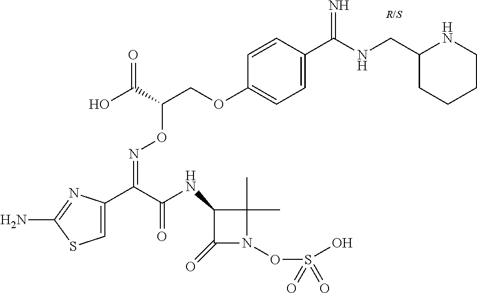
C1=C(C(C(NC2C(=O)N(OS(O)(=O)=O)C2(C)C)=O)=NOC(COC2=CC=C(C(NCC3CCCCN3)=N)C=C2)C(O)=O)N=C(N)S1
